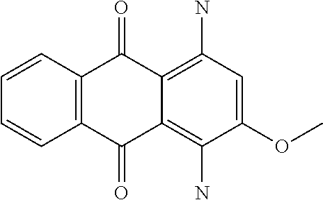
C1=CC2=C(C=C1)C(=O)C1=C(N)C(OC)=CC(N)=C1C2=O
